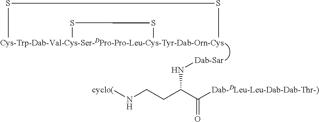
[Cys-Trp-Dab-Val-Cys-Ser-DPro-Pro-Leu-Cys-Tyr-Dab-Orn-Cys]12(SS1)CSS2.N(CCC(C([Dab-DLeu-Leu-Dab-Dab-Thr-)])=O)N[Dab-Sar])[cyclo(]
